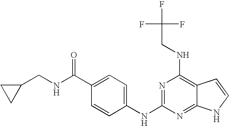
C1(CNC(C2=CC=C(NC3=NC(NCC(F)(F)F)=C4C(=N3)NC=C4)C=C2)=O)CC1
